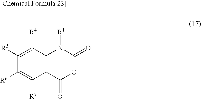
C12=C(C([R4])=C([R5])C([R6])=C1[R7])N([R1])C(=O)OC2=O
